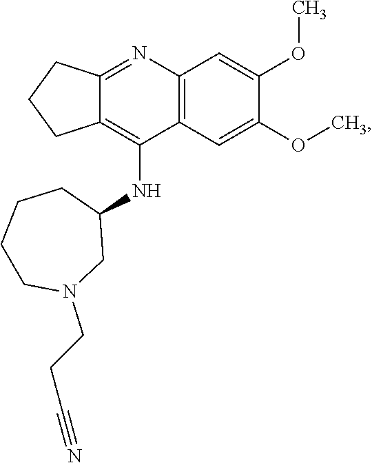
C12=NC3=C(C(NC4CCCCN(CCC#N)C4)=C1CCC2)C=C(OC)C(OC)=C3
